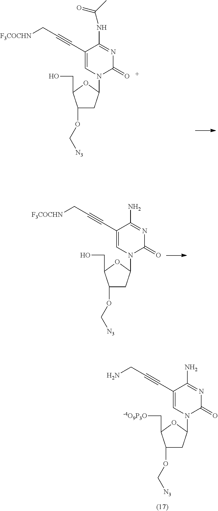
C1(OC[N3])CC(N2C(=O)N=C(NC(C)=O)C(C#CC[F3COCHN])=C2)OC1CO.C1(OC[N3])CC(N2C(=O)N=C(N)C(C#CC[F3COCHN])=C2)OC1CO.C1(OC[N3])CC(N2C(=O)N=C(N)C(C#CCN)=C2)OC1C[-4O9P3O]
